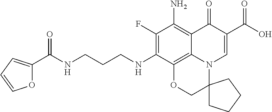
C(CCNC1=C(F)C(N)=C2C3=C1OCC1(N3C=C(C(O)=O)C2=O)CCCC1)NC(=O)C1=CC=CO1
